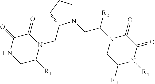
N1(CC2N(CC([R2])N3CC([R3])N([R4])C(=O)C3=O)CCC2)C(=O)C(=O)NCC1[R1]
